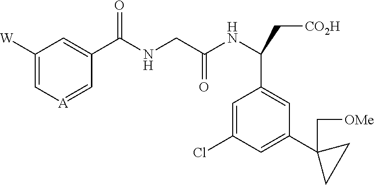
C1([W])=C[A]=CC(C(NCC(NC(C[CO2H])C2=CC(C3(C[OMe])CC3)=CC(Cl)=C2)=O)=O)=C1
